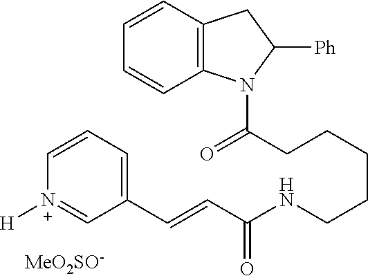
C(CCCCCNC(C=CC1=CC=C[N+]([H])=C1)=O)(N1C2=C(CC1[Ph])C=CC=C2)=O.[MeO2SO-]
